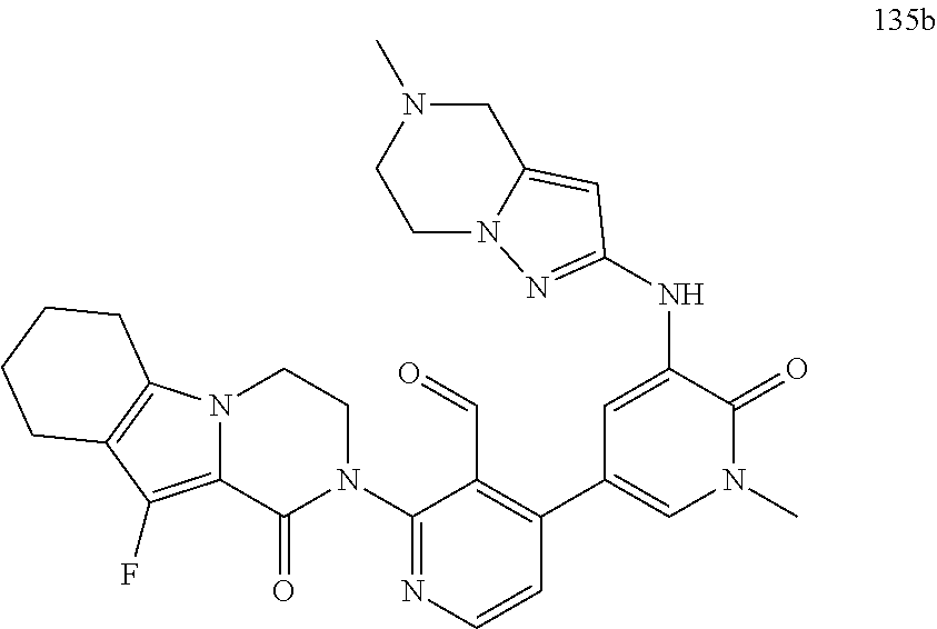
C1=C(NC2=NN3C(=C2)CN(C)CC3)C(=O)N(C)C=C1C1=C(C=O)C(N2CCN3C(=C(F)C4=C3CCCC4)C2=O)=NC=C1
